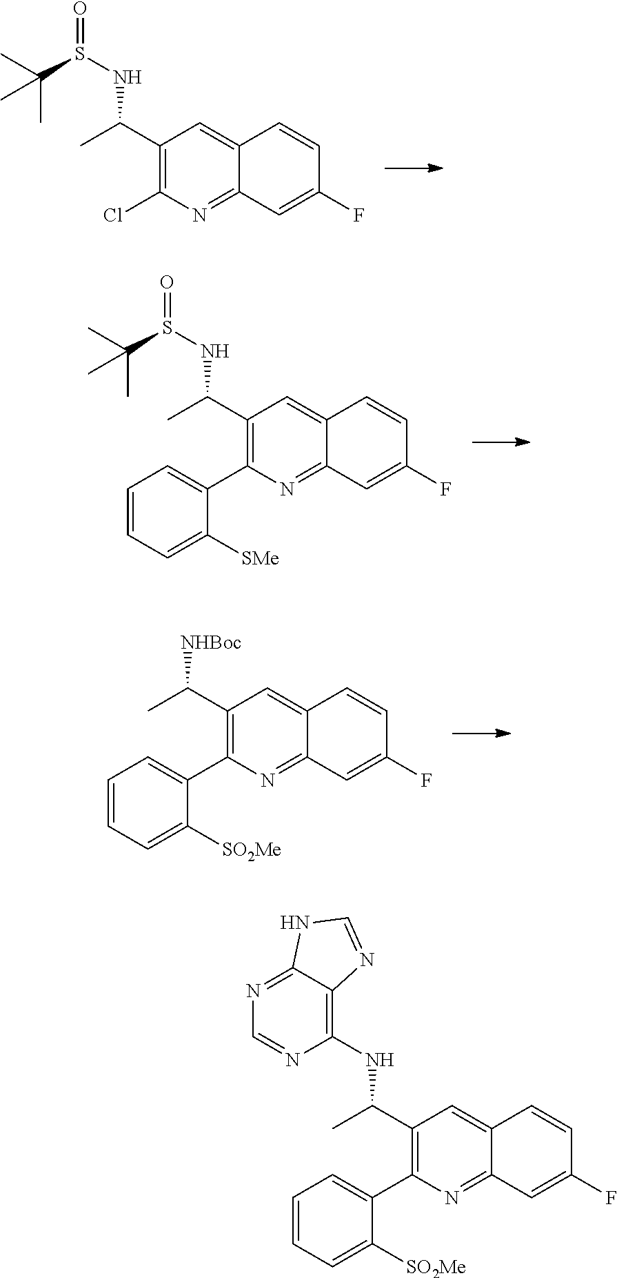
C1(C(C)NS(=O)C(C)(C)C)=C(Cl)N=C2C(=C1)C=CC(F)=C2.C1(C(C)NS(=O)C(C)(C)C)=C(C2=CC=CC=C2[SMe])N=C2C(=C1)C=CC(F)=C2.C1(C(C)[NHBoc])=C(C2=CC=CC=C2[SO2Me])N=C2C(=C1)C=CC(F)=C2.C1(C(C)NC2=C3C(=NC=N2)NC=N3)=C(C2=CC=CC=C2[SO2Me])N=C2C(=C1)C=CC(F)=C2
